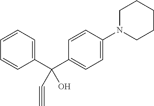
C1(C(C2=CC=C(N3CCCCC3)C=C2)(C#C)O)=CC=CC=C1
